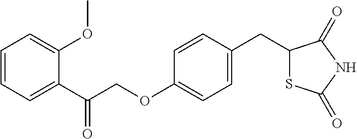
C1=CC=C(C(COC2=CC=C(CC3SC(=O)NC3=O)C=C2)=O)C(OC)=C1
